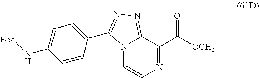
N12C=CN=C(C([OCH3])=O)C1=NN=C2C1=CC=C(N[Boc])C=C1
